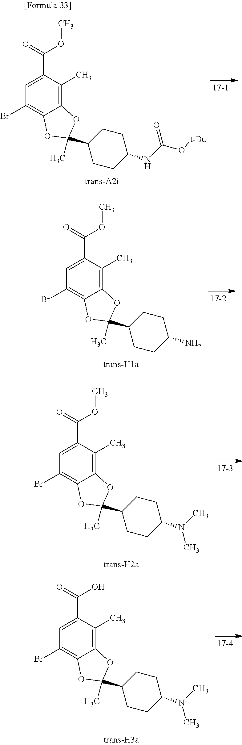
C1=C(C(=O)OC)C(C)=C2C(=C1Br)OC(C1CCC(NC(=O)O[t-Bu])CC1)(C)O2.C1=C(C(=O)OC)C(C)=C2C(=C1Br)OC(C1CCC(N)CC1)(C)O2.C1=C(C(=O)OC)C(C)=C2C(=C1Br)OC(C1CCC(N(C)C)CC1)(C)O2.C1=C(C(=O)O)C(C)=C2C(=C1Br)OC(C1CCC(N(C)C)CC1)(C)O2
